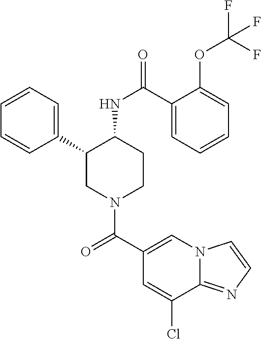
C1=CC=C(C2CN(C(C3=CN4C(=NC=C4)C(Cl)=C3)=O)CCC2NC(=O)C2=CC=CC=C2OC(F)(F)F)C=C1
